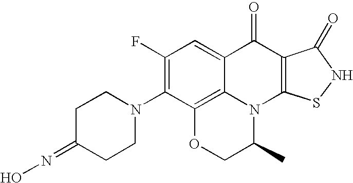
N1(C2=C(F)C=C3C4=C2OCC(C)N4C2=C(C3=O)C(=O)NS2)CCC(=NO)CC1
